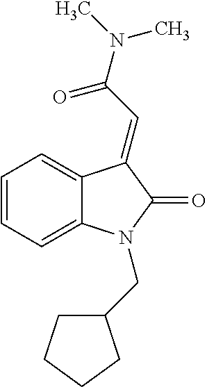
C1=C2C(=CC=C1)N(CC1CCCC1)C(=O)C2=CC(=O)N(C)C
